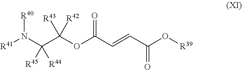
C(C(OC(C=CC(=O)O[R39])=O)([R43])[R42])(N([R41])[R40])([R45])[R44]
